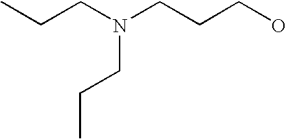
C(CCO)N(CCC)CCC
